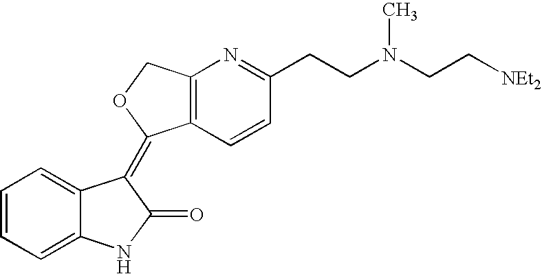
C1=CC=C2C(=C1)C(=C1C3=C(CO1)N=C(CCN(CC[NEt2])C)C=C3)C(=O)N2
